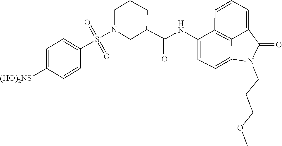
C1(C(NC2=CC=C3C4=C2C=CC=C4C(=O)N3CCCOC)=O)CN(S(=O)(=O)C2=CC=C([(HO)2NS])C=C2)CCC1
